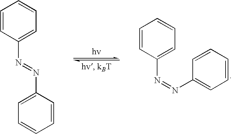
C1=CC(N=NC2=CC=CC=C2)=CC=C1.C1=CC(N=NC2=CC=CC=C2)=CC=C1
